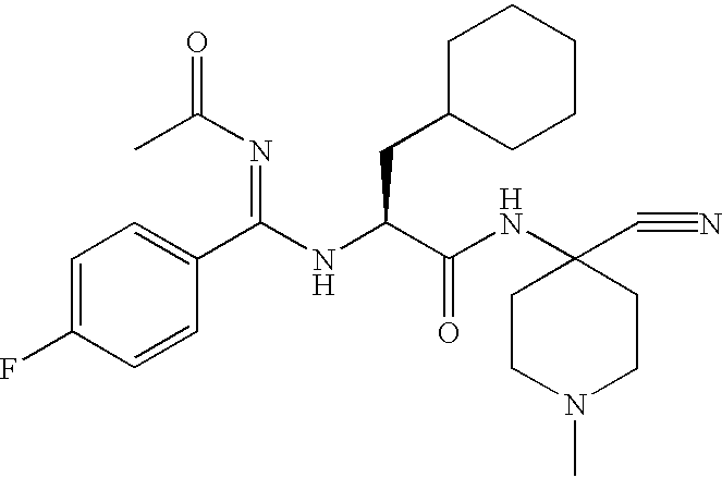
C1=C(F)C=CC(C(NC(C(NC2(C#N)CCN(C)CC2)=O)CC2CCCCC2)=NC(C)=O)=C1
